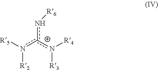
[R5]n(c([n+]([R4])[R3])n[R6])[R2]
